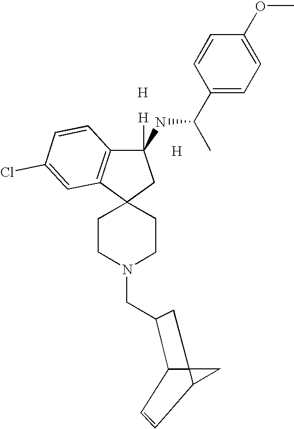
[H].C123C(C(CN4CCC5(CC4)CC(NC(C)C4=CC=C(OC)C=C4)([H])C4=C5C=C(Cl)C=C4)C1)C=CC2C3.[H]
